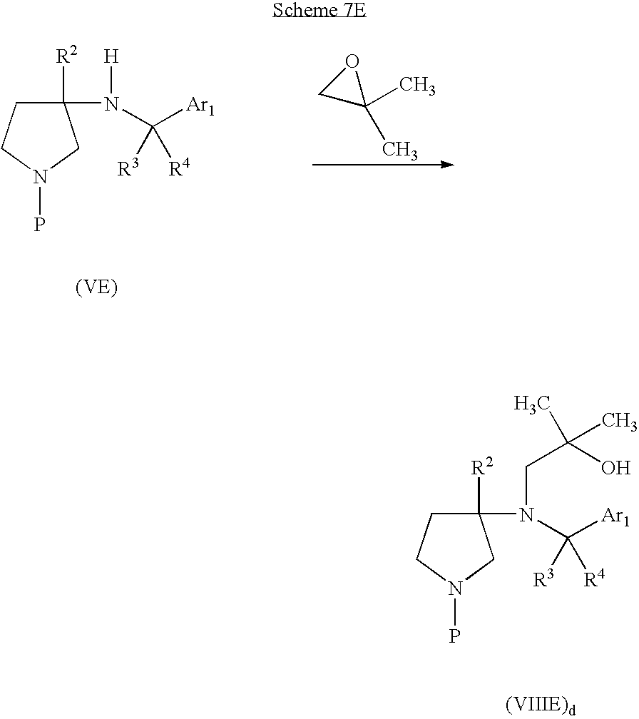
O1CC1(C)C.C1([R2])(N([H])C([Ar1])([R4])[R3])CCN(P)C1.C1([R2])(N(CC(C)(O)C)C([Ar1])([R4])[R3])CCN(P)C1
